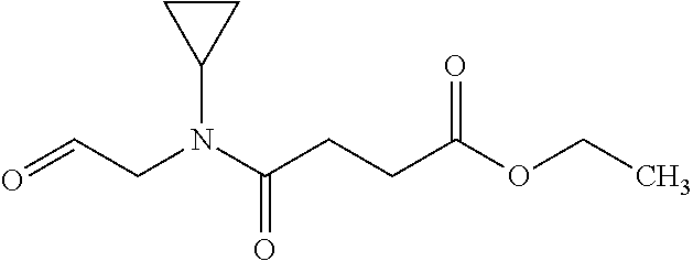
O=CCN(C(CCC(OCC)=O)=O)C1CC1
